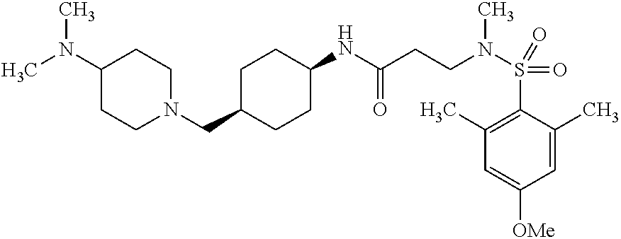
C1(NC(CCN(S(=O)(C2=C(C)C=C([OMe])C=C2C)=O)C)=O)CCC(CN2CCC(N(C)C)CC2)CC1
